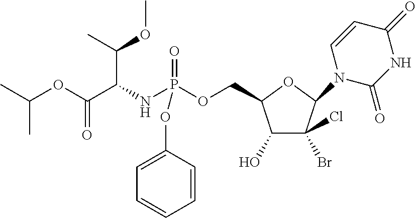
C1(O)C(Br)(Cl)C(N2C(=O)NC(=O)C=C2)OC1COP(NC(C(OC(C)C)=O)C(C)OC)(=O)OC1=CC=CC=C1
